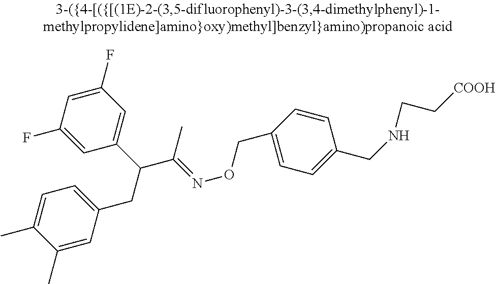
C1(CC(C(=NOCC2=CC=C(CNCC[COOH])C=C2)C)C2=CC(F)=CC(F)=C2)=CC=C(C)C(C)=C1
